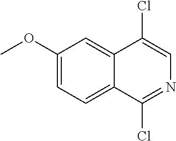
C1(OC)=CC=C2C(=C1)C(Cl)=CN=C2Cl
